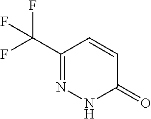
C1(C(F)(F)F)=NNC(=O)C=C1
